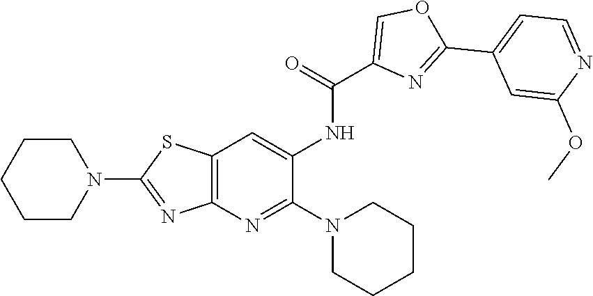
N1(C2=NC3=C(SC(N4CCCCC4)=N3)C=C2NC(=O)C2=COC(C3=CC=NC(OC)=C3)=N2)CCCCC1
